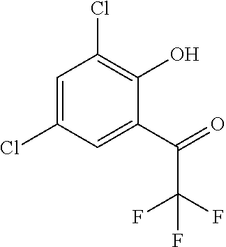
C1=C(Cl)C=C(C(C(F)(F)F)=O)C(O)=C1Cl
